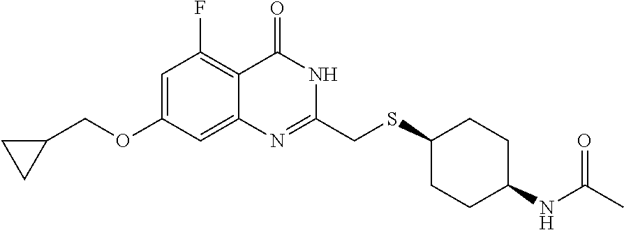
C1(CSC2CCC(NC(=O)C)CC2)=NC2=CC(OCC3CC3)=CC(F)=C2C(=O)N1
